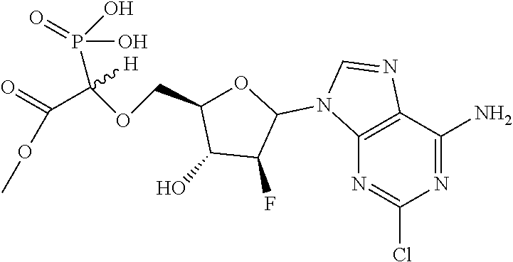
C12=C(C(N)=NC(Cl)=N1)N=CN2C1OC(COC(C(=O)OC)(P(O)(O)=O)[H])C(O)C1F
